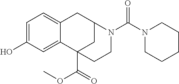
C12=CC(O)=CC=C1CC1CC2(C(=O)OC)CCN1C(N1CCCCC1)=O
